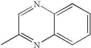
C1=CC=C2C(=C1)N=C(C)C=N2
